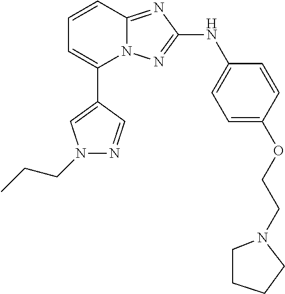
C1=CC2=NC(NC3=CC=C(OCCN4CCCC4)C=C3)=NN2C(C2=CN(CCC)N=C2)=C1
